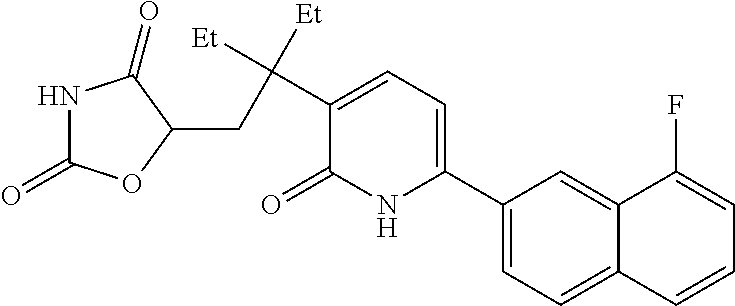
C1(C2=CC=C(C([Et])([Et])CC3C(=O)NC(=O)O3)C(=O)N2)=CC=C2C(=C1)C(F)=CC=C2
